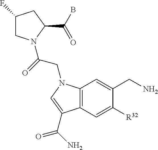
C1(F)CN(C(=O)CN2C3=C(C=C([R32])C(CN)=C3)C(C(=O)N)=C2)C(C(B)=O)C1
